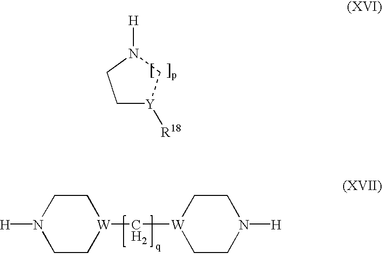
C1N([H])CC[W](C[W]2CCN([H])CC2)C1.C1[Y]([R18])CN([H])C1
